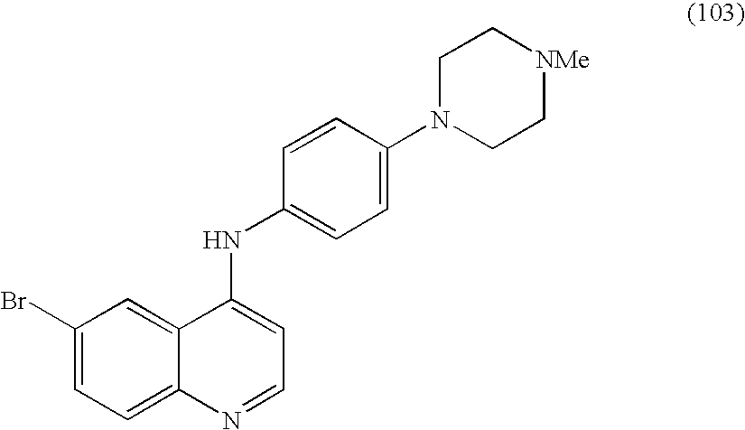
C1(Br)=CC=C2C(=C1)C(NC1=CC=C(N3CC[NMe]CC3)C=C1)=CC=N2
